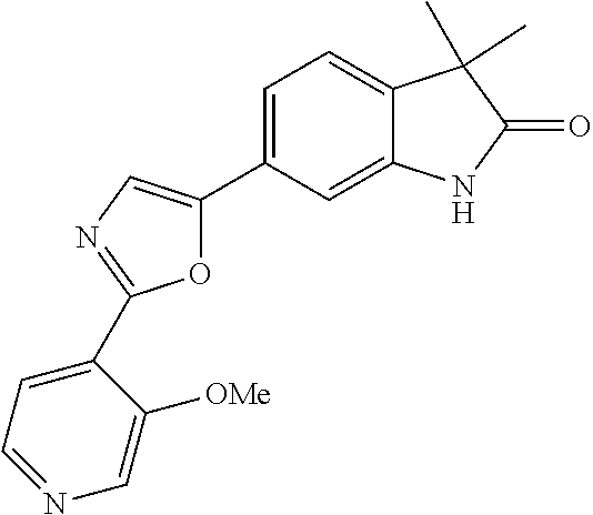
O1C(C2=CC=C3C(=C2)NC(=O)C3(C)C)=CN=C1C1=CC=NC=C1[OMe]
